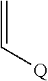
C=C[Q]
